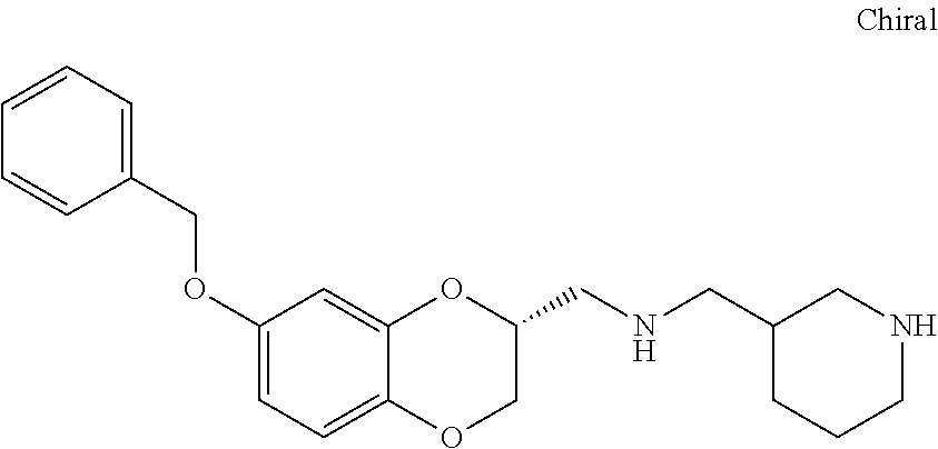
C12=CC=C(OCC3=CC=CC=C3)C=C1OC(CNCC1CCCNC1)CO2
